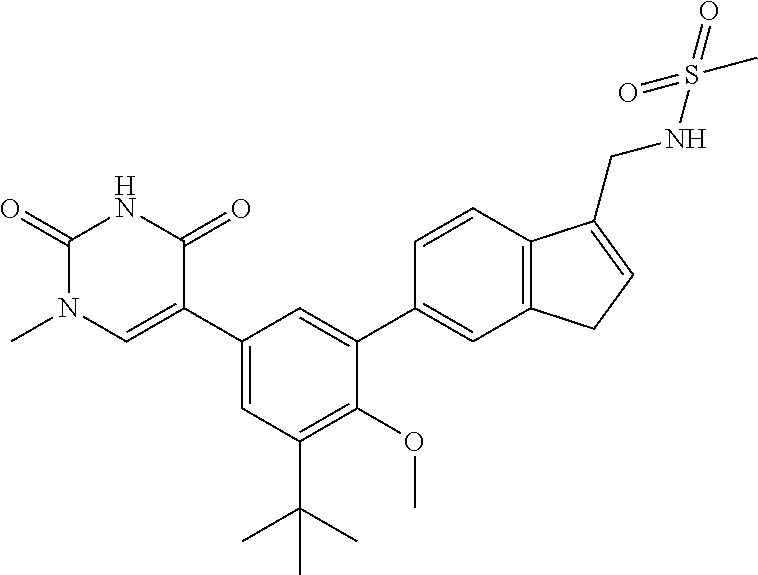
C1(=O)N(C)C=C(C2=CC(C(C)(C)C)=C(OC)C(C3=CC4=C(C=C3)C(CNS(=O)(=O)C)=CC4)=C2)C(=O)N1
